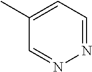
N1=CC=C(C)C=N1
